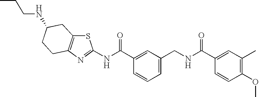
N(C(C1=CC(CNC(C2=CC(C)=C(OC)C=C2)=O)=CC=C1)=O)C1=NC2=C(S1)CC(NCCC)CC2
